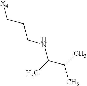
[X4]CCCNC(C(C)C)C
